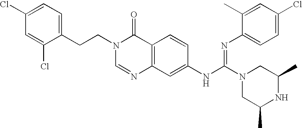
C1(Cl)=CC=C(CCN2C=NC3=C(C2=O)C=CC(NC(=NC2=CC=C(Cl)C=C2C)N2CC(C)NC(C)C2)=C3)C(Cl)=C1
